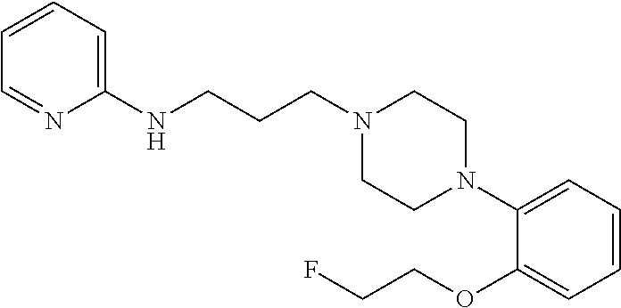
C(N1CCN(C2=CC=CC=C2OCCF)CC1)CCNC1=CC=CC=N1
